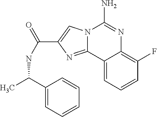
N12C(=NC(C(NC(C)C3=CC=CC=C3)=O)=C1)C1=CC=CC(F)=C1N=C2N
